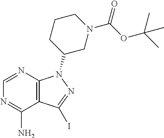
C12=C(N(C3CCCN(C(OC(C)(C)C)=O)C3)N=C1I)N=CN=C2N
